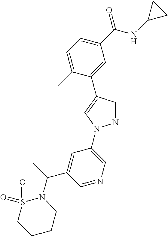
C1=C(C)C(C2=CN(C3=CN=CC(C(N4S(=O)(=O)CCCC4)C)=C3)N=C2)=CC(C(NC2CC2)=O)=C1
